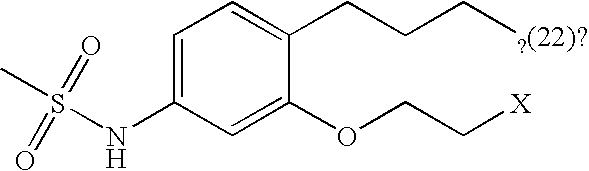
C1=C(NS(C)(=O)=O)C=C(OCC[X])C(CCC[?(22)?])=C1
